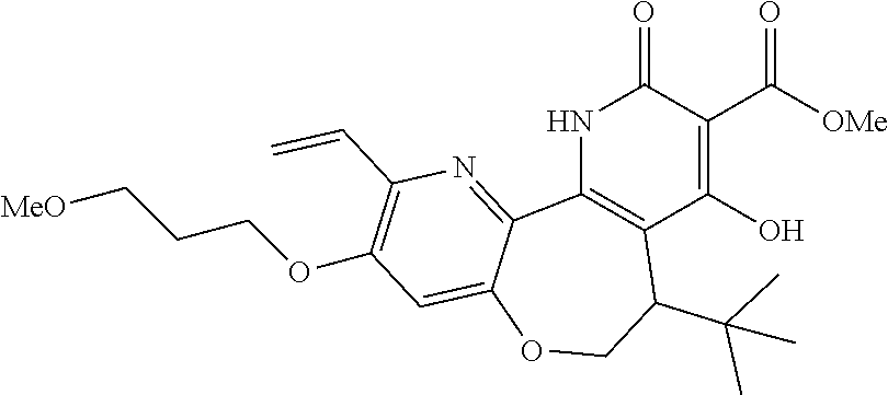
N1C2=C(C(O)=C(C([OMe])=O)C1=O)C(C(C)(C)C)COC1=CC(OCCC[MeO])=C(C=C)N=C21
